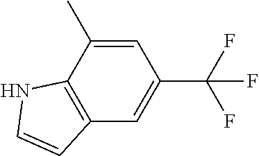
C12=C(C(C)=CC(C(F)(F)F)=C1)NC=C2
